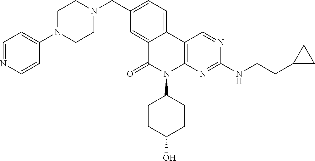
C12=CC(CN3CCN(C4=CC=NC=C4)CC3)=CC=C1C1=C(N(C3CCC(O)CC3)C2=O)N=C(NCCC2CC2)N=C1
